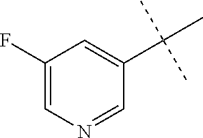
C1(F)=CN=CC(C(C)(C)C)=C1
